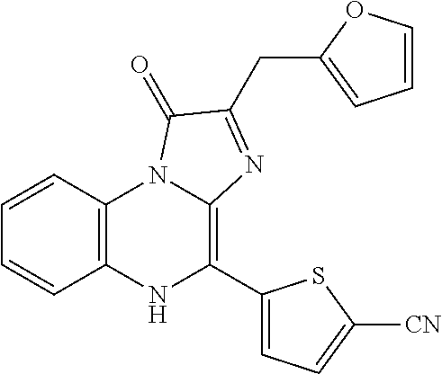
C12=C(NC(C3=CC=C([CN])S3)=C3N1C(=O)C(CC1=CC=CO1)=N3)C=CC=C2
